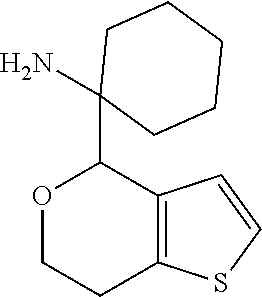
O1CCC2=C(C=CS2)C1C1(N)CCCCC1
